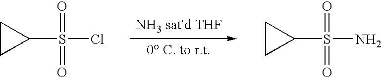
C1CC1S(=O)(=O)Cl.C1CC1S(=O)(=O)N
